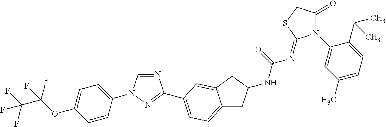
C1=CC(N2C=NC(C3=CC=C4CC(NC(=O)N=C5N(C6=CC(C)=CC=C6C(C)C)C(=O)CS5)CC4=C3)=N2)=CC=C1OC(C(F)(F)F)(F)F
